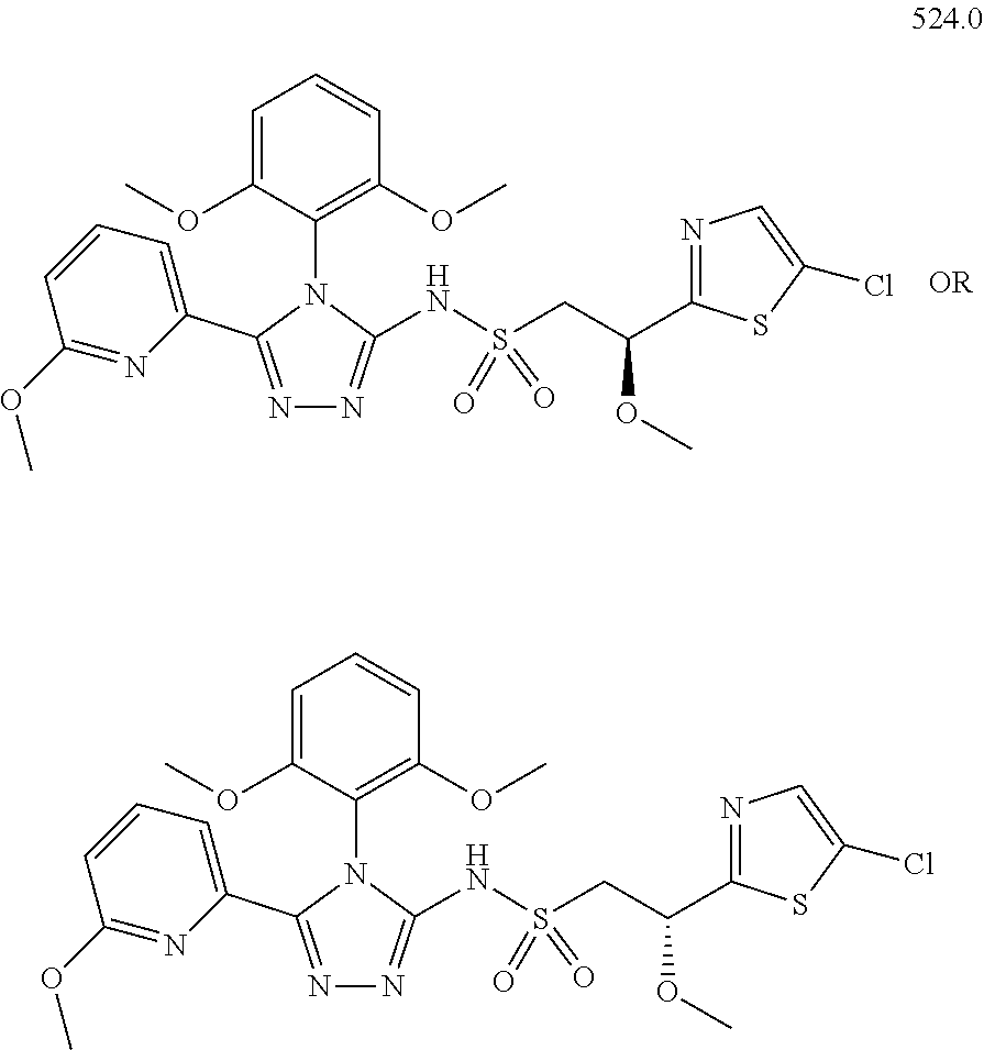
C1=C(OC)C(N2C(C3=CC=CC(OC)=N3)=NN=C2NS(=O)(=O)CC(OC)C2=NC=C(Cl)S2)=C(OC)C=C1.C1=C(OC)C(N2C(C3=CC=CC(OC)=N3)=NN=C2NS(=O)(=O)CC(OC)C2=NC=C(Cl)S2)=C(OC)C=C1
